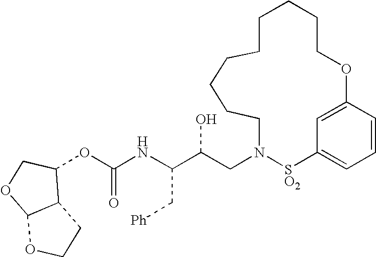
C(NC(C(CN1[SO2]C2=CC=CC(=C2)OCCCCCCCCC1)O)C[Ph])(=O)OC1C2C(OC1)OCC2
